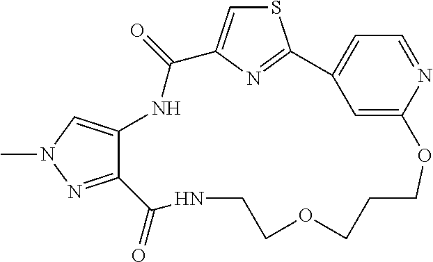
C12=NN(C)C=C1NC(=O)C1=CSC(=N1)C1=CC=NC(=C1)OCCCOCCNC2=O
